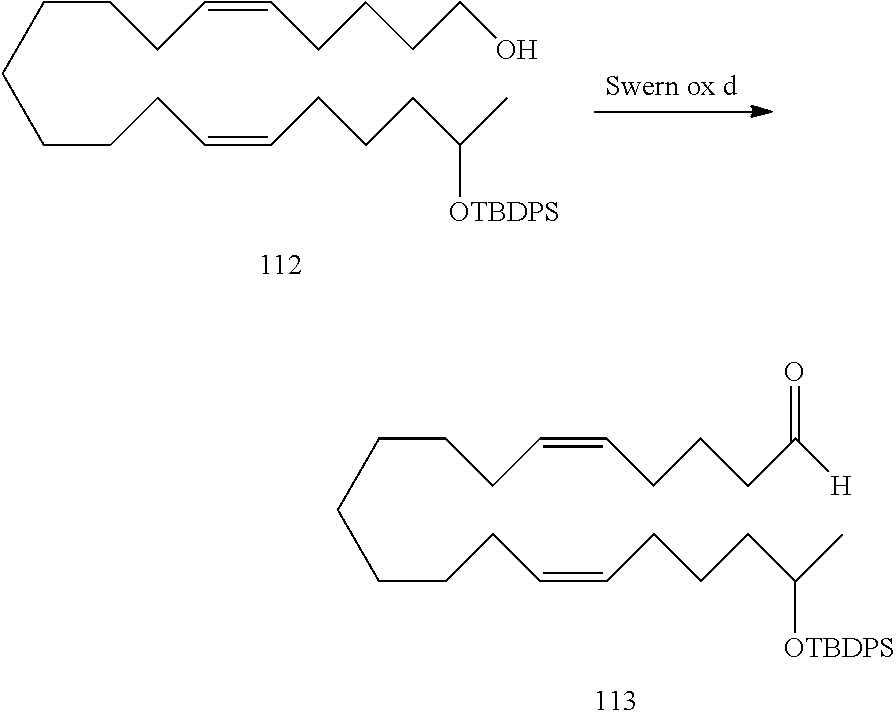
C(CCC=CCCCC([H])=O)CCCCC=CCCCC(C)[OTBDPS].C(CCC=CCCCCO)CCCCC=CCCCC(C)[OTBDPS]
